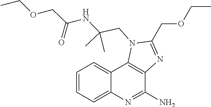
CCOCC(NC(C)(CN1C(COCC)=NC2=C1C1=CC=CC=C1N=C2N)C)=O
